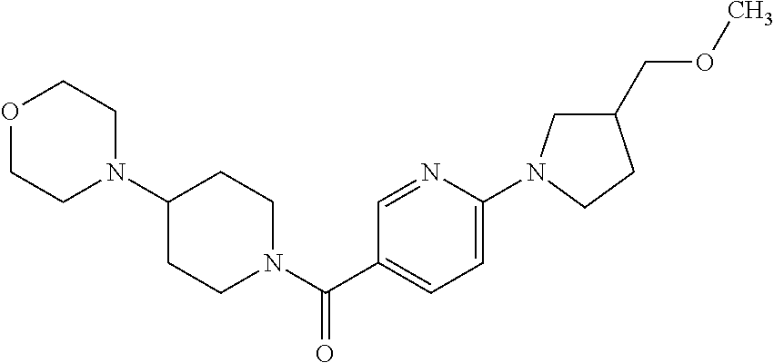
O1CCN(C2CCN(C(C3=CC=C(N4CC(COC)CC4)N=C3)=O)CC2)CC1
